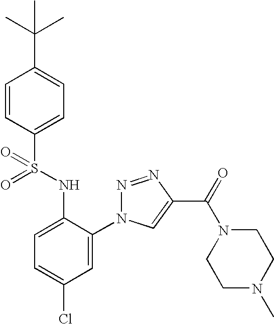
C1=CC(S(NC2=CC=C(Cl)C=C2N2N=NC(C(=O)N3CCN(C)CC3)=C2)(=O)=O)=CC=C1C(C)(C)C
